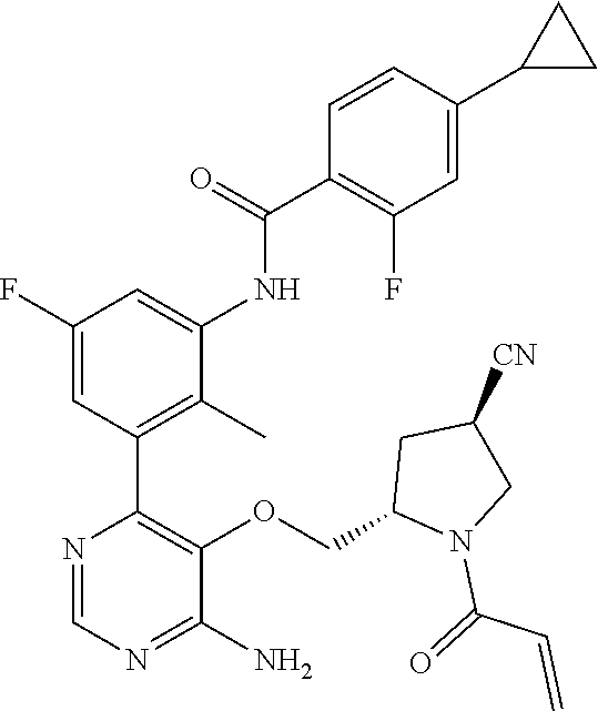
C1(F)=CC(C2=C(OCC3N(C(=O)C=C)CC([CN])C3)C(N)=NC=N2)=C(C)C(NC(C2=C(F)C=C(C3CC3)C=C2)=O)=C1
